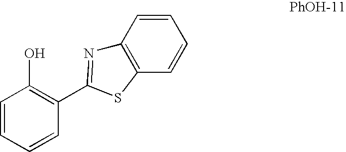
OC1=C(C2=NC3=C(C=CC=C3)S2)C=CC=C1
